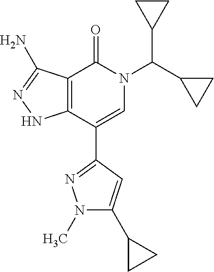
C12=C(C(C3=NN(C)C(C4CC4)=C3)=CN(C(C3CC3)C3CC3)C1=O)NN=C2N
